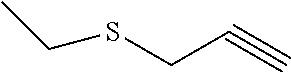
C(SCC#C)C
